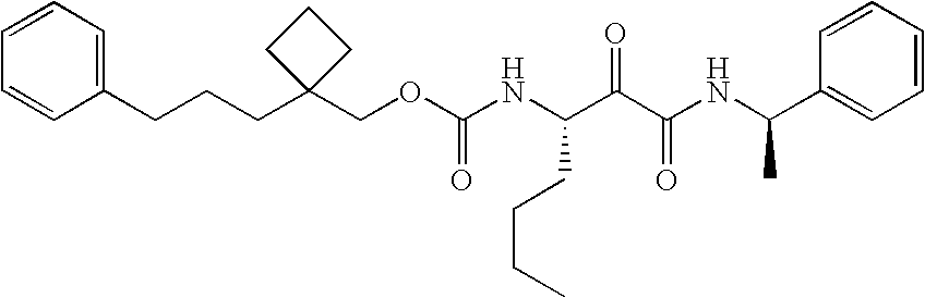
C(C1(COC(NC(C(C(NC(C2=CC=CC=C2)C)=O)=O)CCCC)=O)CCC1)CCC1=CC=CC=C1
